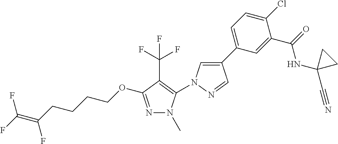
N1=C(OCCCCC(=C(F)F)F)C(C(F)(F)F)=C(N2C=C(C3=CC=C(Cl)C(C(=O)NC4(C#N)CC4)=C3)C=N2)N1C
